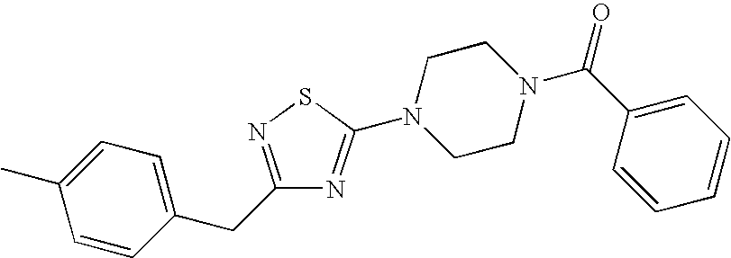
C1=CC(CC2=NSC(N3CCN(C(C4=CC=CC=C4)=O)CC3)=N2)=CC=C1C
